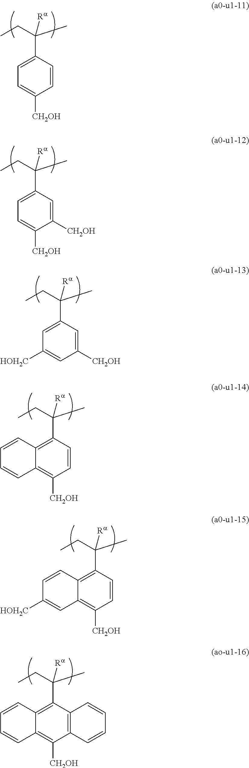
C1=CC(C(C)(CC)[Ra])=CC=C1[CH2OH].C1([CH2OH])=CC(C(C)(CC)[Ra])=CC=C1[CH2OH].C1([CH2OH])=CC(C(C)(CC)[Ra])=CC([HOH2C])=C1.C1=CC(C(C)(CC)[Ra])=C2C(=C1[CH2OH])C=CC=C2.C1=CC(C(C)(CC)[Ra])=C2C(=C1[CH2OH])C=C([HOH2C])C=C2.C12=C(C(C(C)(CC)[Ra])=C3C(=C1[CH2OH])C=CC=C3)C=CC=C2
